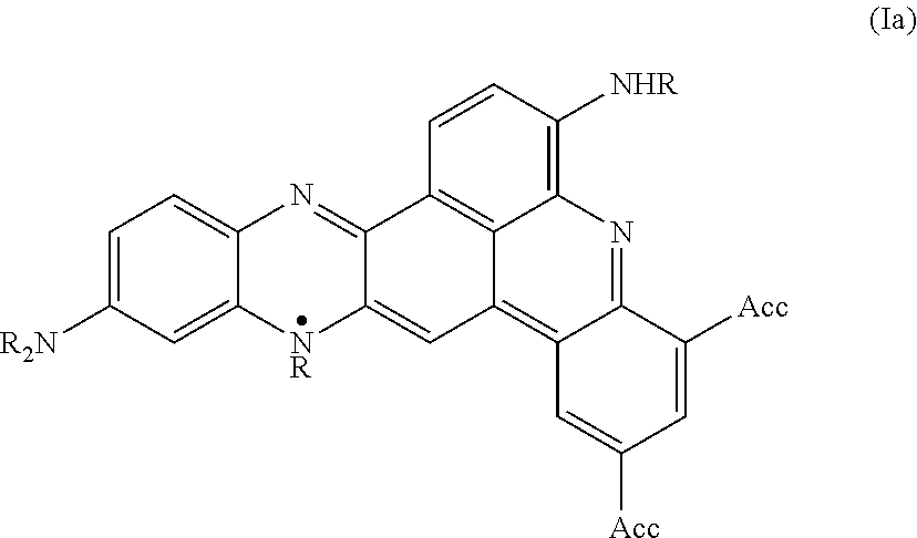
C1=C([R2N])C=C2C(=C1)N=C1C(=CC3=C4C(=NC5=C([NHR])C=CC1=C35)C([Acc])=CC([Acc])=C4)[NR]2
